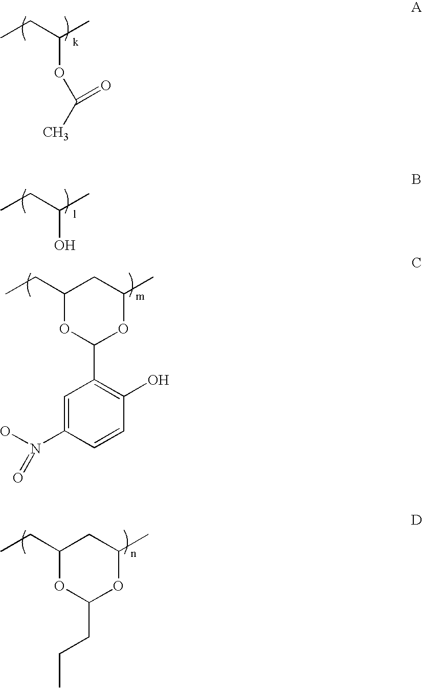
CCC(C)OC(C)=O.CCC(C)O.C1(CC)OC(C2=C(O)C=CC(N(O)=O)=C2)OC(C)C1.C1(CC)OC(CCC)OC(C)C1
